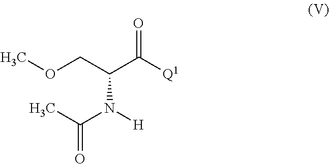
COCC(C([Q1])=O)N(C(=O)C)[H]
